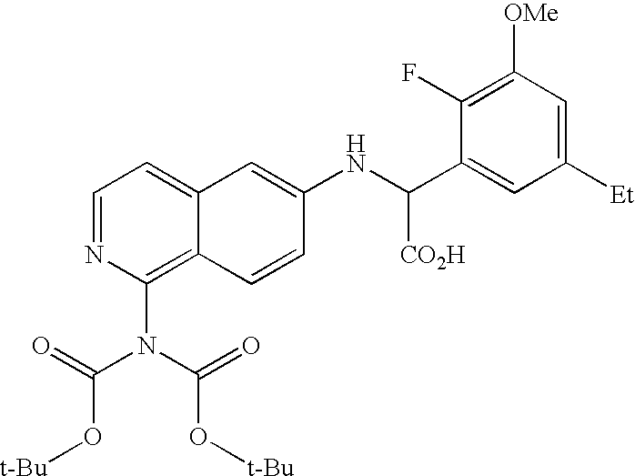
C1=NC(N(C(=O)O[t-Bu])C(=O)O[t-Bu])=C2C(=C1)C=C(NC(C1=CC([Et])=CC([OMe])=C1F)[CO2H])C=C2
